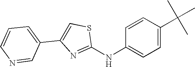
C1(NC2=CC=C(C(C)(C)C)C=C2)=NC(C2=CC=CN=C2)=CS1
